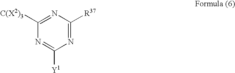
N1=C([Y1])N=C([R37])N=C1[C(X2)3]
